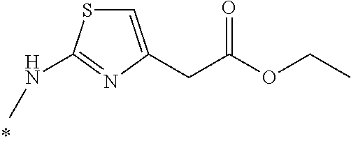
C1=C(CC(OCC)=O)N=C(NC)S1
